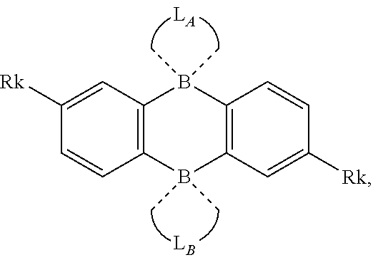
C1([Rk])=CC2=C(C=C1)B(C)(C)C1=C(B2(C)C)C=CC([Rk])=C1
